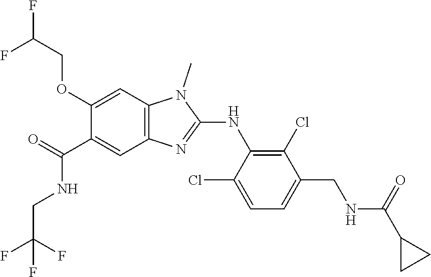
C1(OCC(F)F)=CC2=C(C=C1C(NCC(F)(F)F)=O)N=C(NC1=C(Cl)C(CNC(C3CC3)=O)=CC=C1Cl)N2C
